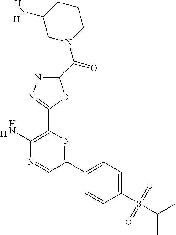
[H].C1(N)=C(C2=NN=C(C(N3CCCC(N)C3)=O)O2)N=C(C2=CC=C(S(C(C)C)(=O)=O)C=C2)C=N1.[H].[H]
